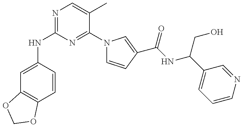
C1=C(NC2=NC=C(C)C(N3C=CC(C(NC(C4=CC=CN=C4)CO)=O)=C3)=N2)C=CC2=C1OCO2
